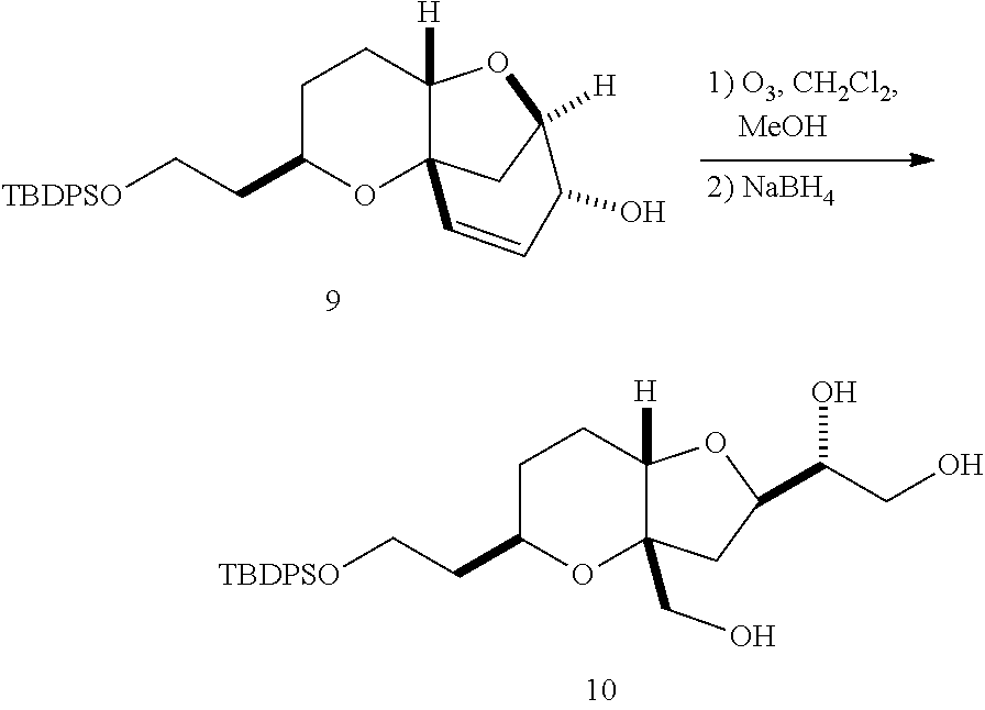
C1C(CC[TBDPSO])OC23C([H])(C1)OC([H])(C2)C(O)C=C3.C1C(CC[TBDPSO])OC2(CO)C([H])(C1)OC(C(O)CO)C2
